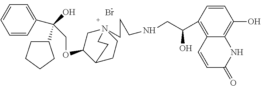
Br.C1=CC(C(O)(C2CCCC2)COC2C3CCN(CCCNCC(C4=C5C(=C(O)C=C4)NC(=O)C=C5)O)(C2)CC3)=CC=C1
